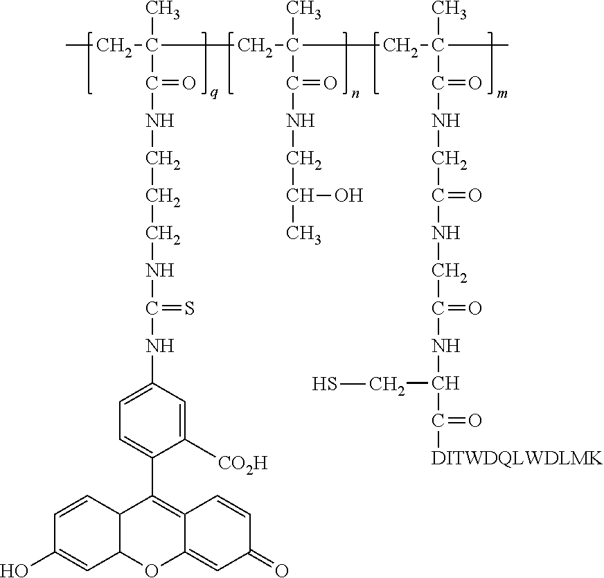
CCC(C)(CC(CC(C)(C)C(=O)NCC(=O)NCC(=O)NC(CS)C(=O)[DITWDQLWDLMK])(C)C(NCC(C)O)=O)C(=O)NCCCNC(NC1=CC=C(C2=C3C(=CC(=O)C=C3)OC3C2C=CC(O)=C3)C([CO2H])=C1)=S
